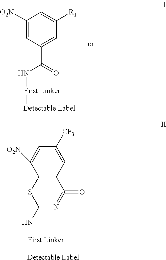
C1([O2N])=CC(C(=O)N[First Linker][Detectable Label])=CC([R1])=C1.C12=C(C=C([CF3])C=C1[O2N])C(=O)=N=C(N[First Linker][Detectable Label])S2
